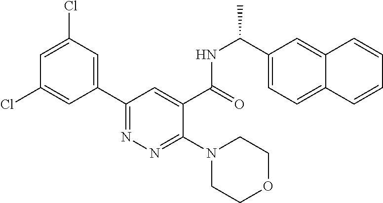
C1=C(Cl)C=C(C2=NN=C(N3CCOCC3)C(C(=O)NC(C3=CC=C4C(=C3)C=CC=C4)C)=C2)C=C1Cl
